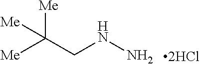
[Me]C(CNN)([Me])[Me]
